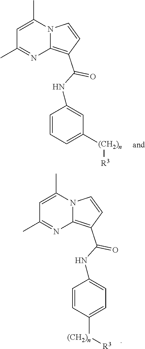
C1=C(C)N2C(=C(C(NC3=CC([(CH2)n][R3])=CC=C3)=O)C=C2)N=C1C.C1=C(C)N2C(=C(C(NC3=CC=C([(CH2)n][R3])C=C3)=O)C=C2)N=C1C
